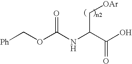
N(C(C(O)=O)C[OAr])C(OC[Ph])=O
